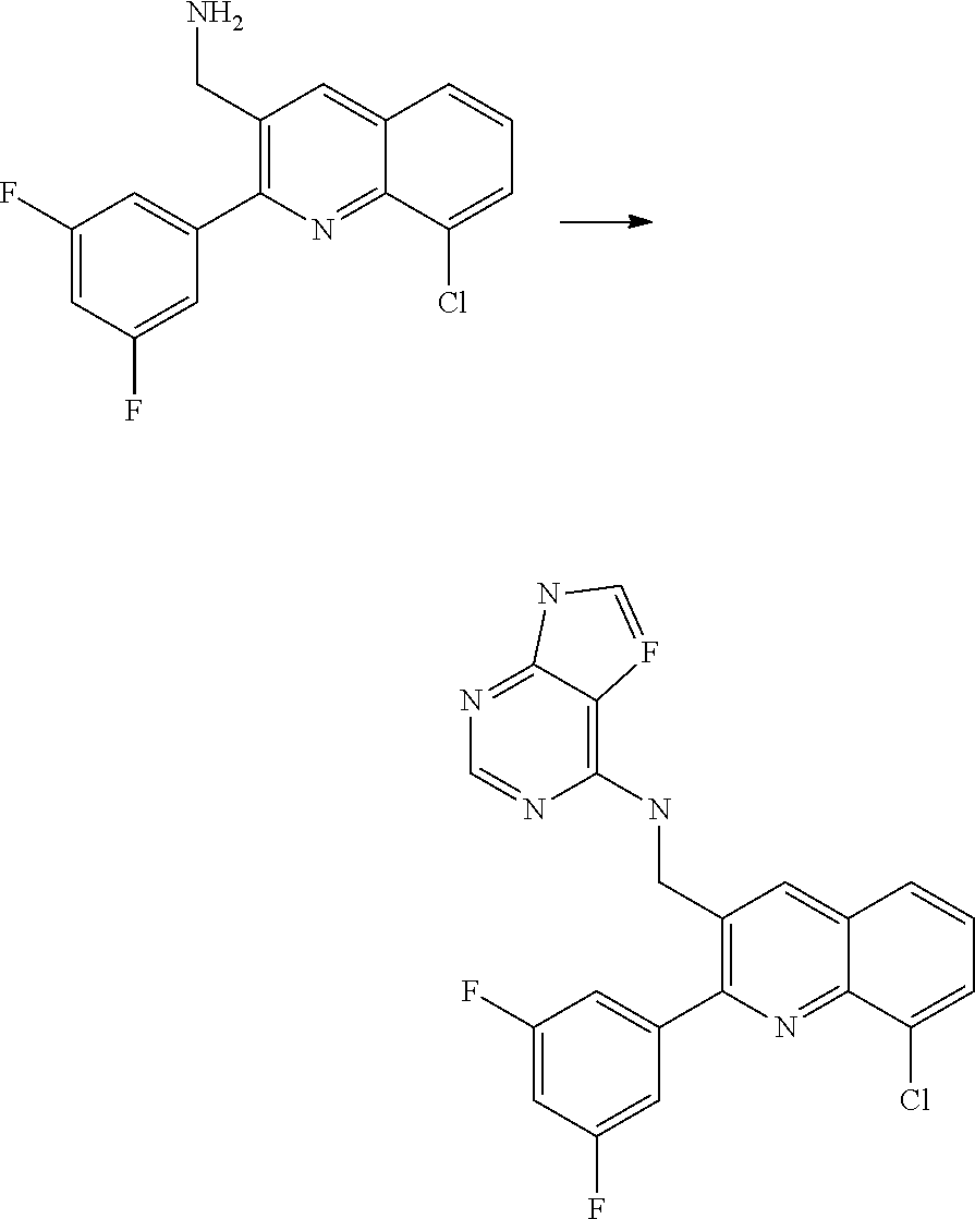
C12=CC(CN)=C(C3=CC(F)=CC(F)=C3)N=C1C(Cl)=CC=C2.N(C1=C2C(=NC=N1)NC=F2)CC1=C(C2=CC(F)=CC(F)=C2)N=C2C(=C1)C=CC=C2Cl
